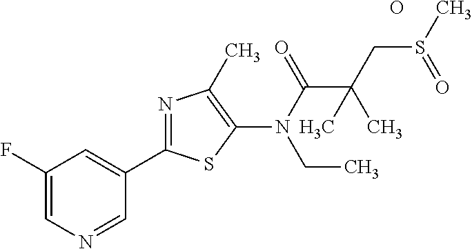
C1(F)=CN=CC(C2=NC(C)=C(N(C(=O)C(CS(C)=O)(C)C)CC)S2)=C1.O
